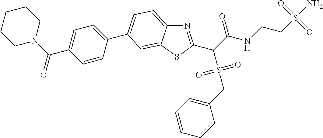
N1=C(C(C(NCCS(N)(=O)=O)=O)S(CC2=CC=CC=C2)(=O)=O)SC2=CC(C3=CC=C(C(=O)N4CCCCC4)C=C3)=CC=C12
